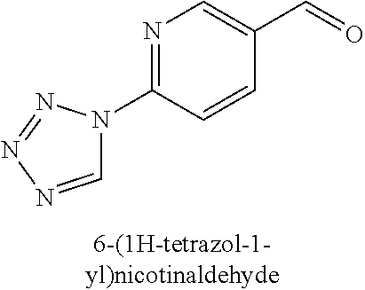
N1=C(N2C=NN=N2)C=CC(C=O)=C1
